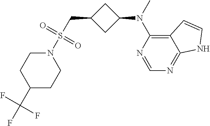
N1(S(CC2CC(N(C3=C4C(=NC=N3)NC=C4)C)C2)(=O)=O)CCC(C(F)(F)F)CC1
